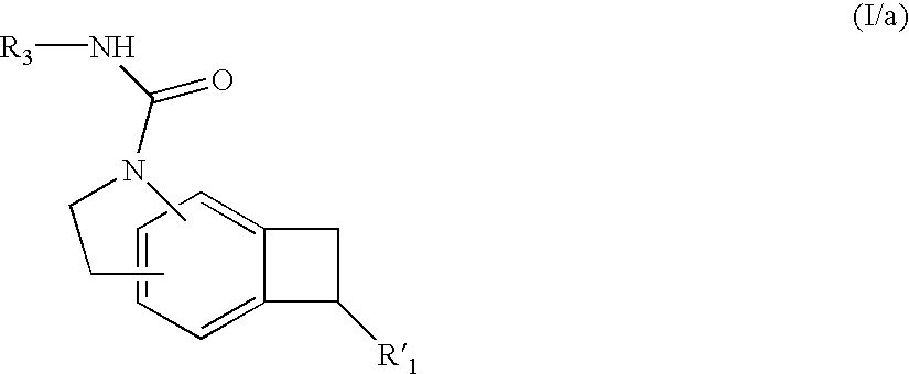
C1=CC=C2C(=C1)CC2[R1].CCCN(C)C(N[R3])=O
